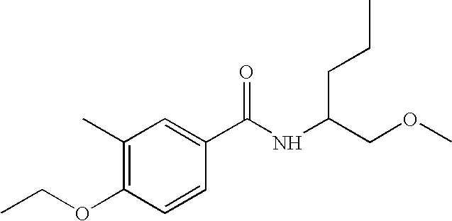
C1(C)=C(OCC)C=CC(C(NC(COC)CCC)=O)=C1
